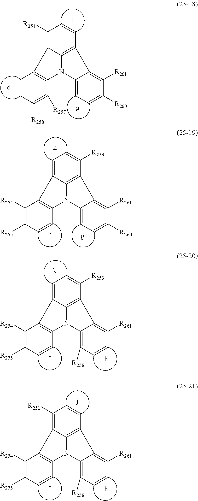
C1([R251])=C2C3=C(C=C1)C1=C([R261])C([R260])=CC=C1N3C1=C2C=CC([R258])=C1[R257].C1=C2C3=C(C([R253])=C1)C1=C([R261])C([R260])=CC=C1N3C1=C2C([R254])=C([R255])C=C1.C1=C2C3=C(C([R253])=C1)C1=C([R261])C=CC([R258])=C1N3C1=C2C([R254])=C([R255])C=C1.C1([R251])=C2C3=C(C=C1)C1=C([R261])C=CC([R258])=C1N3C1=C2C([R254])=C([R255])C=C1
